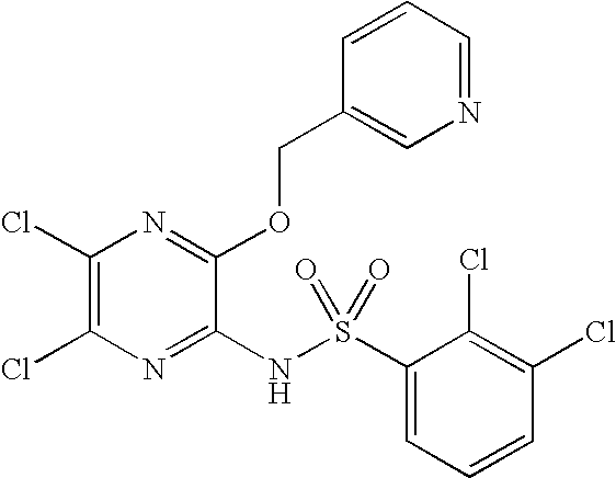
C1(Cl)=C(Cl)N=C(NS(C2=CC=CC(Cl)=C2Cl)(=O)=O)C(OCC2=CN=CC=C2)=N1
